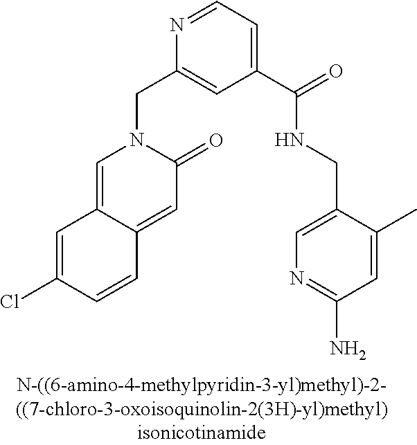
N1=CC=C(C(=O)NCC2=CN=C(N)C=C2C)C=C1CN1C=C2C(=CC1=O)C=CC(Cl)=C2
